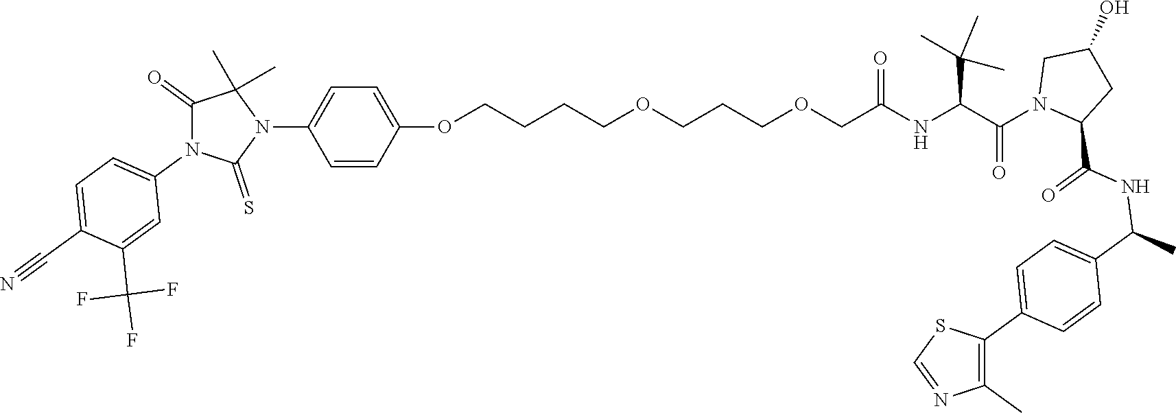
C(NC(C(N1CC(O)CC1C(NC(C1=CC=C(C2=C(C)N=CS2)C=C1)C)=O)=O)C(C)(C)C)(=O)COCCCOCCCCOC1=CC=C(N2C(C)(C)C(=O)N(C3=CC=C(C#N)C(C(F)(F)F)=C3)C2=S)C=C1
